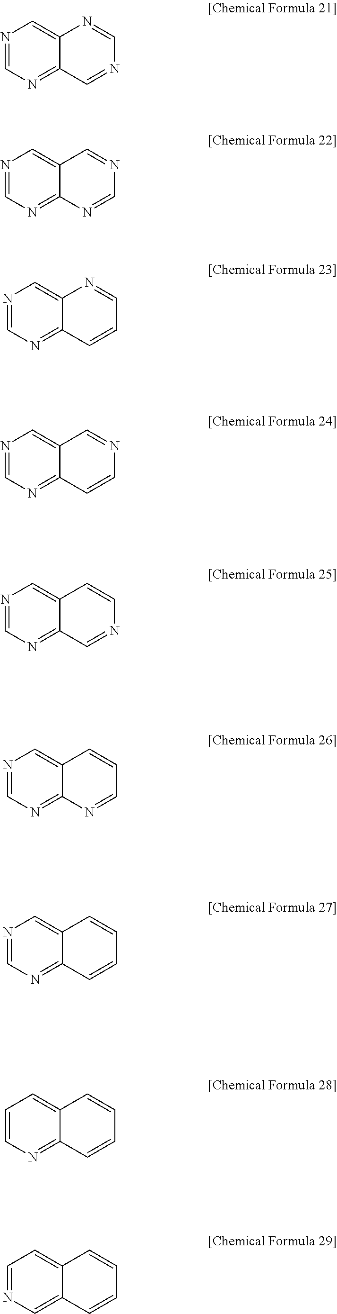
N1=CN=C2C(=C1)N=CN=C2.N1=CN=C2C(=C1)C=NC=N2.N1=CN=C2C(=C1)N=CC=C2.N1=CN=C2C(=C1)C=NC=C2.N1=CN=C2C(=C1)C=CN=C2.N1=CN=C2C(=C1)C=CC=N2.N1=CN=C2C(=C1)C=CC=C2.C1=CN=C2C(=C1)C=CC=C2.C1=NC=C2C(=C1)C=CC=C2
